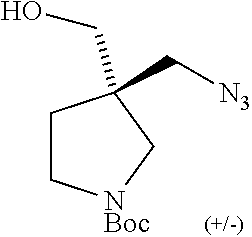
C1C[NBoc]CC1(CO)C[N3]
